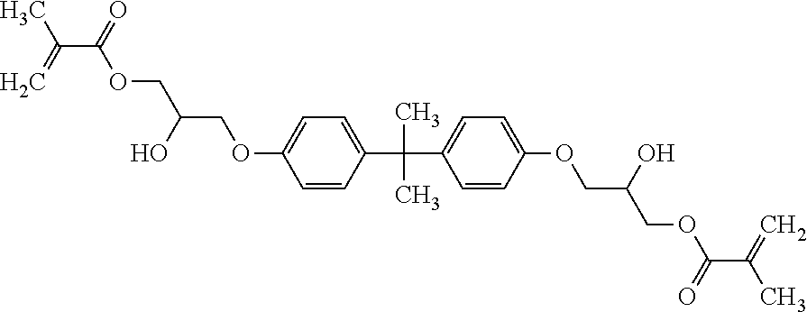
C1=CC(OCC(O)COC(C(C)=C)=O)=CC=C1C(C)(C)C1=CC=C(OCC(O)COC(C(C)=C)=O)C=C1
